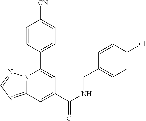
C12=NC=NN1C(C1=CC=C([CN])C=C1)=CC(C(NCC1=CC=C(Cl)C=C1)=O)=C2
